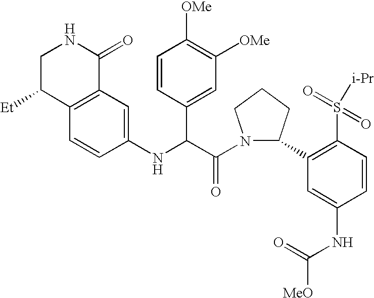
C1C([Et])C2=C(C(=O)N1)C=C(NC(C(N1C(C3=C(S([i-Pr])(=O)=O)C=CC(NC([MeO])=O)=C3)CCC1)=O)C1=CC([OMe])=C([OMe])C=C1)C=C2
